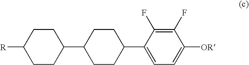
[R]C1CCC(C2CCC(C3=CC=C([OR])C(F)=C3F)CC2)CC1
